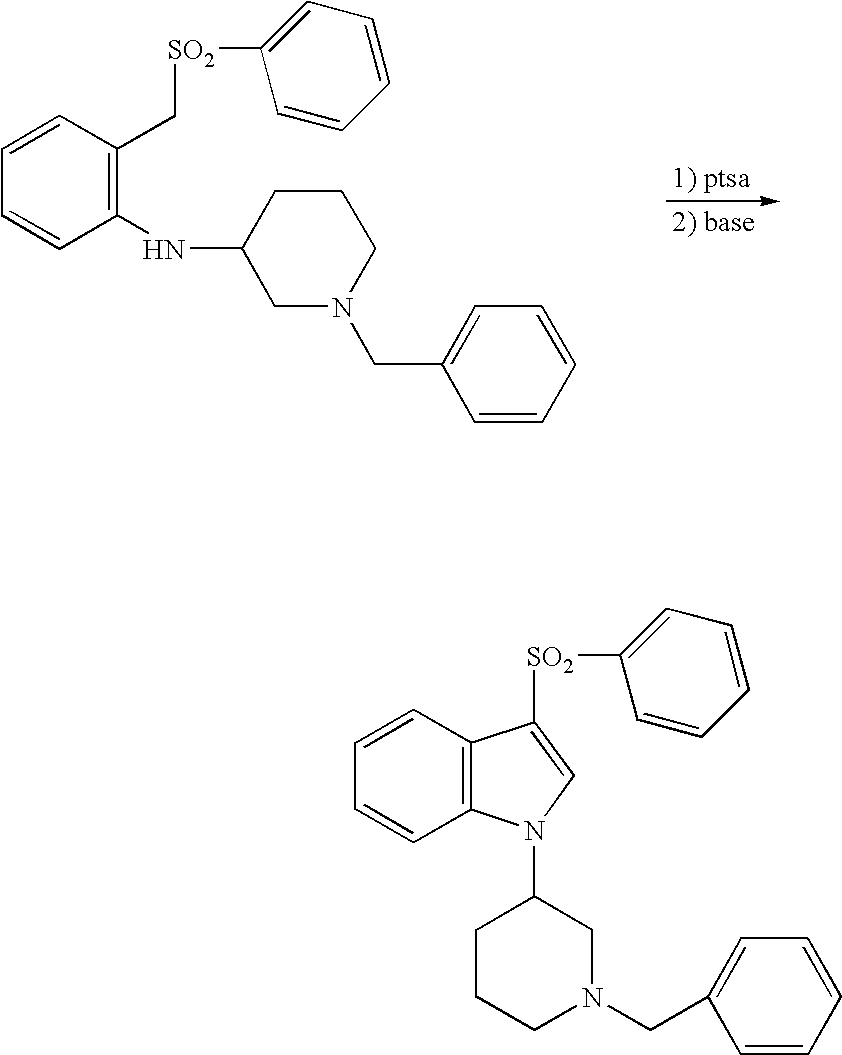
C1(NC2CN(CC3=CC=CC=C3)CCC2)=C(C[SO2]C2=CC=CC=C2)C=CC=C1.C12=C(C=CC=C1)C([SO2]C1=CC=CC=C1)=CN2C1CCCN(CC2=CC=CC=C2)C1
